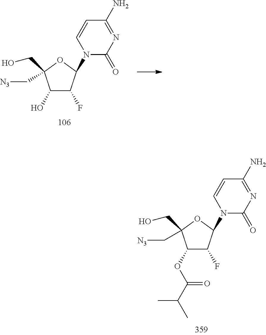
C1(OC(C(C)C)=O)C(F)C(N2C(=O)N=C(N)C=C2)OC1(CO)C[N3].C1(O)C(F)C(N2C(=O)N=C(N)C=C2)OC1(CO)C[N3]
